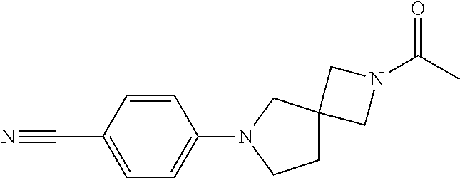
C1=C(C#N)C=CC(N2CC3(CC2)CN(C(C)=O)C3)=C1
